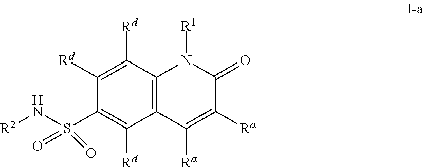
C1([Rd])=C([Rd])C2=C(C([Rd])=C1S(N[R2])(=O)=O)C([Ra])=C([Ra])C(=O)N2[R1]
